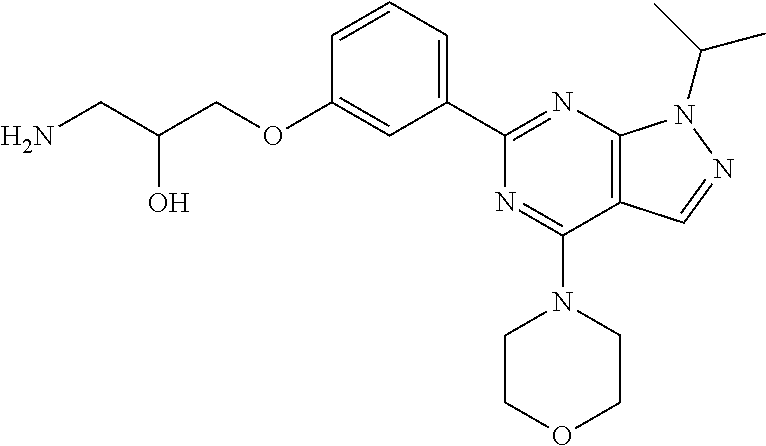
C1=CC=C(C2=NC3=C(C(N4CCOCC4)=N2)C=NN3C(C)C)C=C1OCC(CN)O
